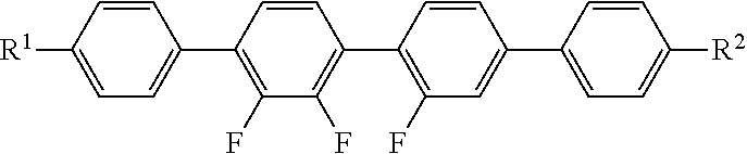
C1=CC([R1])=CC=C1C1=C(F)C(F)=C(C2=C(F)C=C(C3=CC=C([R2])C=C3)C=C2)C=C1
